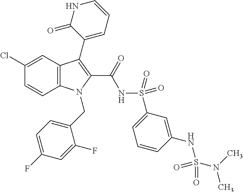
C12=C(C=C(Cl)C=C1)C(C1=CC=CNC1=O)=C(C(=O)NS(C1=CC=CC(NS(=O)(N(C)C)=O)=C1)(=O)=O)N2CC1=CC=C(F)C=C1F
